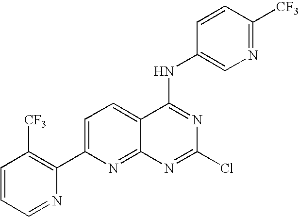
C1=CC=NC(C2=CC=C3C(=N2)N=C(Cl)N=C3NC2=CN=C([CF3])C=C2)=C1[CF3]
